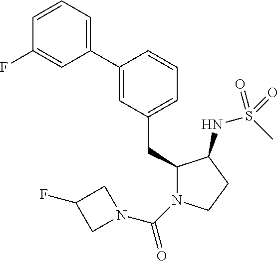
C1(CC2N(C(=O)N3CC(F)C3)CCC2NS(C)(=O)=O)=CC=CC(C2=CC=CC(F)=C2)=C1
